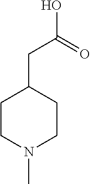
N1(C)CCC(CC(O)=O)CC1
